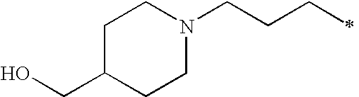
OCC1CCN(CCCC)CC1
